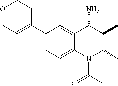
C1(C2=CCOCC2)=CC=C2C(=C1)C(N)C(C)C(C)N2C(=O)C
